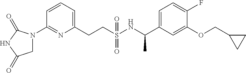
C1=CC=C(CCS(NC(C2=CC=C(F)C(OCC3CC3)=C2)C)(=O)=O)N=C1N1CC(=O)NC1=O
